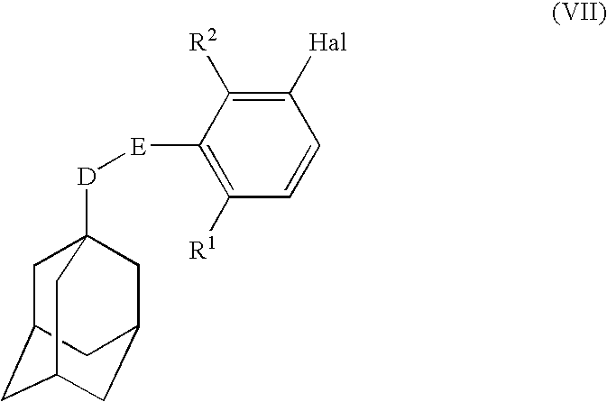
C1C2CC3CC(CC1([D][E]C1=C([R1])C=CC([Hal])=C1[R2])C3)C2
